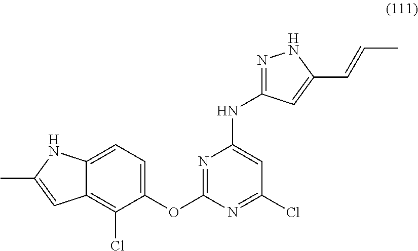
C12=C(Cl)C(OC3=NC(NC4=NNC(C=CC)=C4)=CC(Cl)=N3)=CC=C1NC(C)=C2
